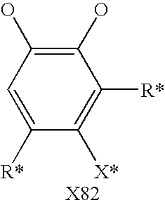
C1([X*])=C([R*])C(O)=C(O)C=C1[R*]
